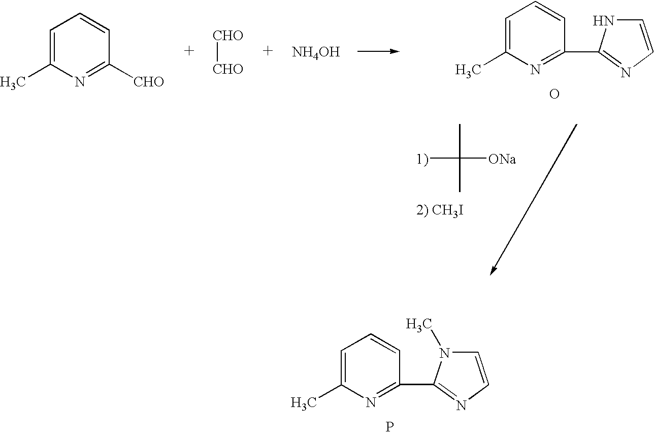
O.CC([ONa])(C)[1)].C1=C(C)N=C([CHO])C=C1.[CHO][CHO].[NH4OH].C1=C(C)N=C(C2=NC=CN2)C=C1.P.C1=C(C)N=C(C2=NC=CN2C)C=C1
